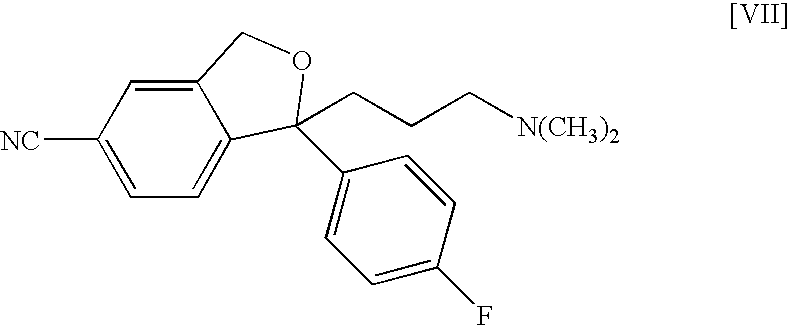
[NC]C1=CC=C2C(=C1)COC2(C1=CC=C(F)C=C1)CCC[N(CH3)2]
